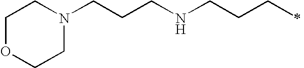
C1OCCN(CCCNCCCC)C1
